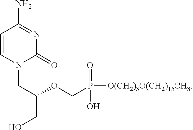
C1=CN(CC(CO)OCP([O(CH2)3O(CH2)15CH3])(=O)O)C(=O)N=C1N
